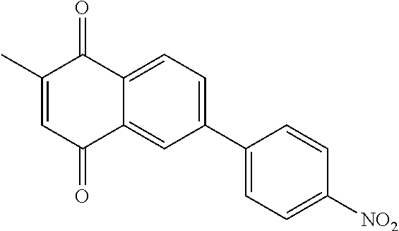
C12=CC=C(C3=CC=C([NO2])C=C3)C=C1C(=O)C=C(C)C2=O
